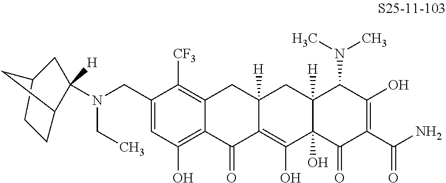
C12CCC(C(N(CC)CC3=CC(O)=C4C(=C3[CF3])CC3([H])C(=C(O)C5(O)C([H])(C3)C(N(C)C)C(O)=C(C(N)=O)C5=O)C4=O)([H])C1)C2
